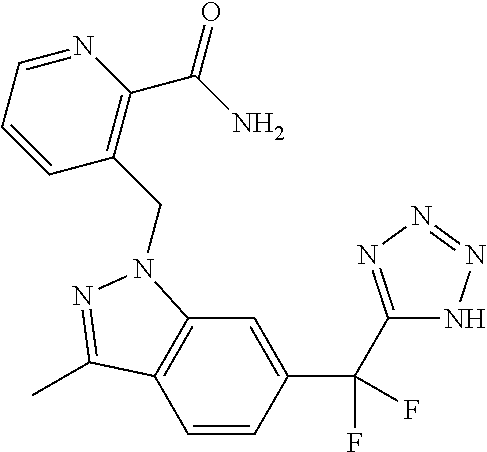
C12=C(C=CC(C(F)(F)C3=NN=NN3)=C1)C(C)=NN2CC1=C(C(N)=O)N=CC=C1
